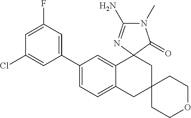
C1(C2=CC=C3C(=C2)C2(CC4(C3)CCOCC4)C(=O)N(C)C(N)=N2)=CC(F)=CC(Cl)=C1
